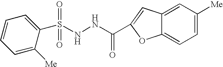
N(NC(=O)C1=CC2=CC([Me])=CC=C2O1)S(C1=CC=CC=C1[Me])(=O)=O
